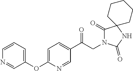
C1(C(CN2C(=O)C3(NC2=O)CCCCC3)=O)=CC=C(OC2=CC=CN=C2)N=C1
